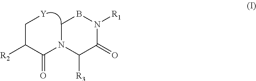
C(C(C(N1CBN([R1])C(=O)C1[R3])=O)[R2])[Y]
